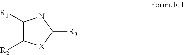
C1([R1])C([R2])[X]C([R3])N1
